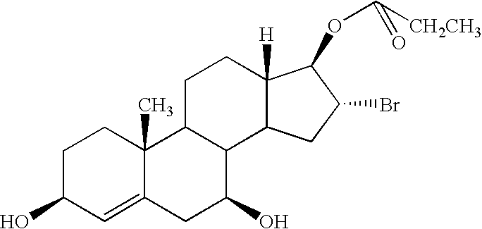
C1C(O)C=C2C(C)(C1)C1C(C(O)C2)C2C([H])(CC1)C(OC([CH2CH3])=O)C(Br)C2
